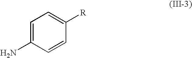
C1=C(N)C=CC([R])=C1
